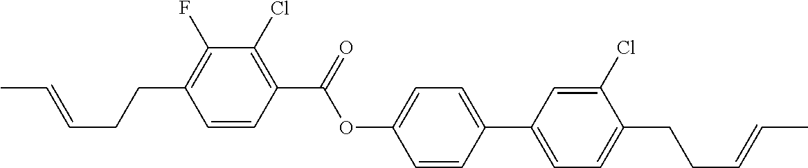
C1=CC(C(=O)OC2=CC=C(C3=CC=C(CCC=CC)C(Cl)=C3)C=C2)=C(Cl)C(F)=C1CCC=CC
